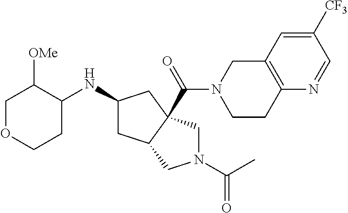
C1OCCC(NC2CC3C(C(=O)N4CCC5=C(C4)C=C([CF3])C=N5)(C2)CN(C(C)=O)C3)C1[OMe]
